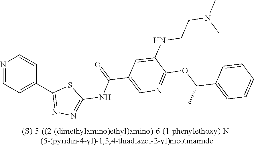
N1=CC=C(C2=NN=C(NC(=O)C3=CN=C(OC(C4=CC=CC=C4)C)C(NCCN(C)C)=C3)S2)C=C1
